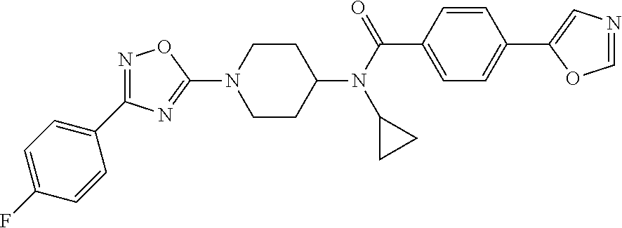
C1CC(N(C(C2=CC=C(C3=CN=CO3)C=C2)=O)C2CC2)CCN1C1=NC(C2=CC=C(F)C=C2)=NO1
